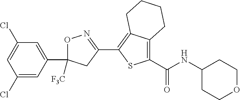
O1C(C2=CC(Cl)=CC(Cl)=C2)([F3C])CC(C2=C3C(=C(C(=O)NC4CCOCC4)S2)CCCC3)=N1
